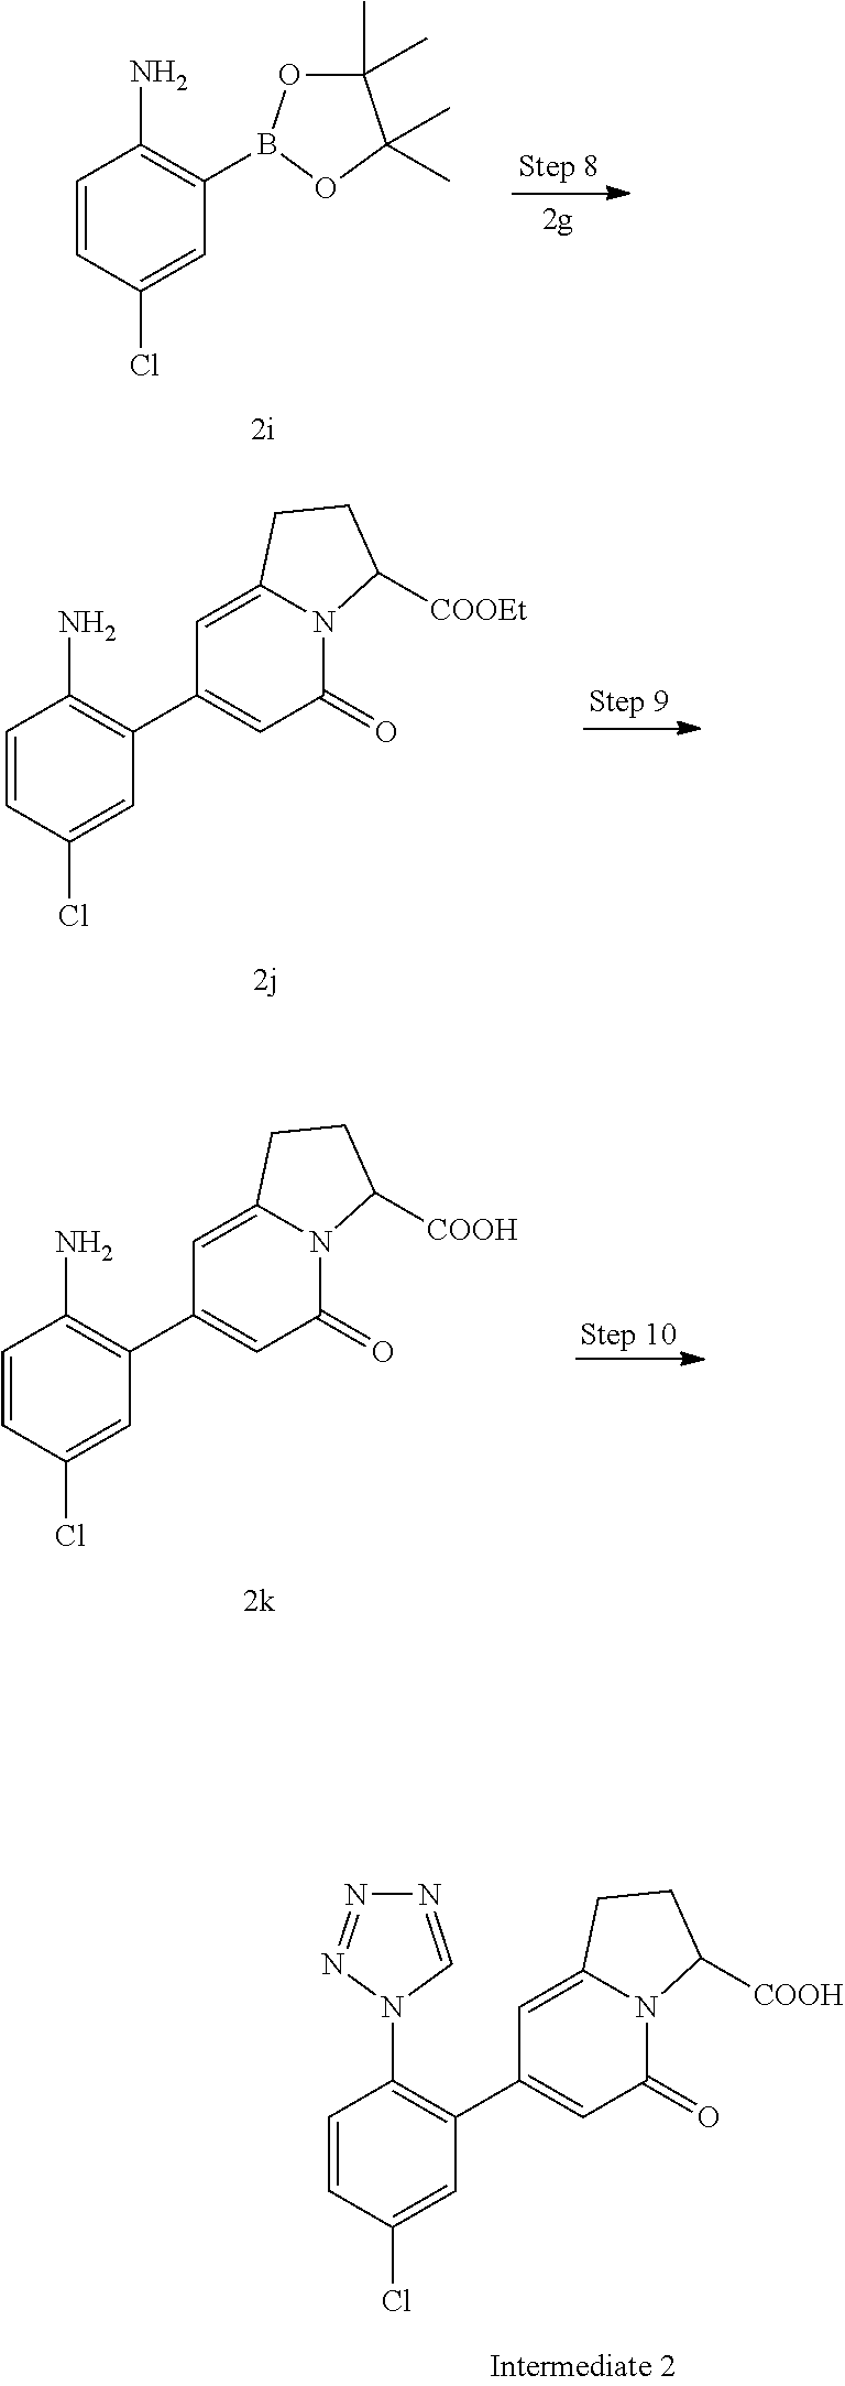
C1=CC(Cl)=CC(C2=CC(=O)N3C(=C2)CCC3[COOH])=C1N.N1=CN(C2=C(C3=CC(=O)N4C(=C3)CCC4[COOH])C=C(Cl)C=C2)N=N1.C1=CC(Cl)=CC(C2=CC(=O)N3C(=C2)CCC3[COOEt])=C1N.C1=CC(Cl)=CC(B2OC(C)(C)C(C)(C)O2)=C1N
